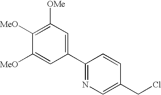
C1([OMe])=C([MeO])C([MeO])=CC(C2=NC=C(CCl)C=C2)=C1
